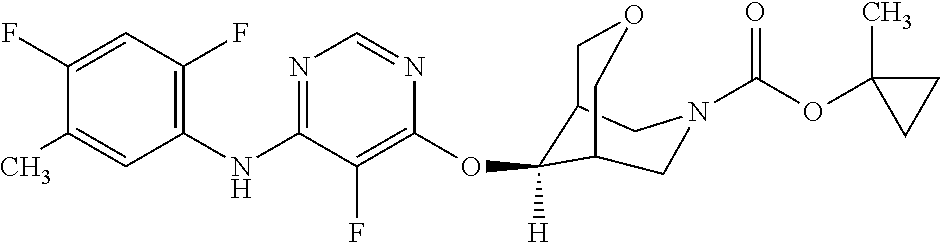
C1(NC2=NC=NC(OC3([H])C4COCC3CN(C(OC3(C)CC3)=O)C4)=C2F)=C(F)C=C(F)C(C)=C1
